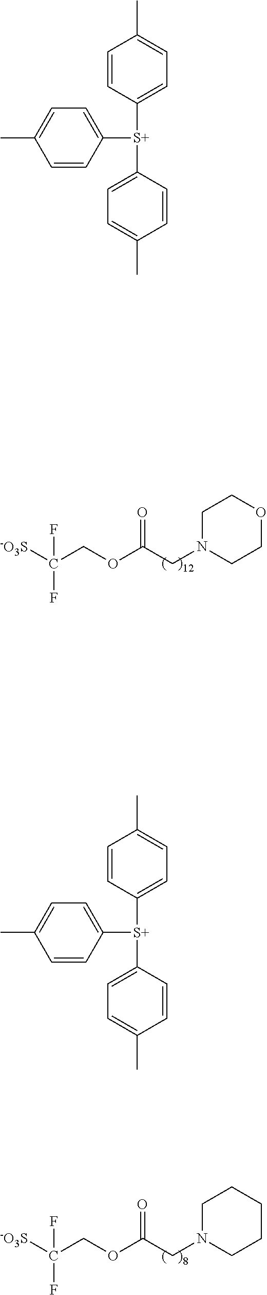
C1=CC([S+](C2=CC=C(C)C=C2)C2=CC=C(C)C=C2)=CC=C1C.C1=CC([S+](C2=CC=C(C)C=C2)C2=CC=C(C)C=C2)=CC=C1C.[-O3S]C(COC(CN1CCOCC1)=O)(F)F.[-O3S]C(COC(CN1CCCCC1)=O)(F)F
